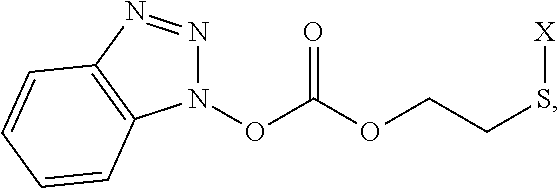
N1(OC(OCCS[X])=O)N=NC2=C1C=CC=C2
